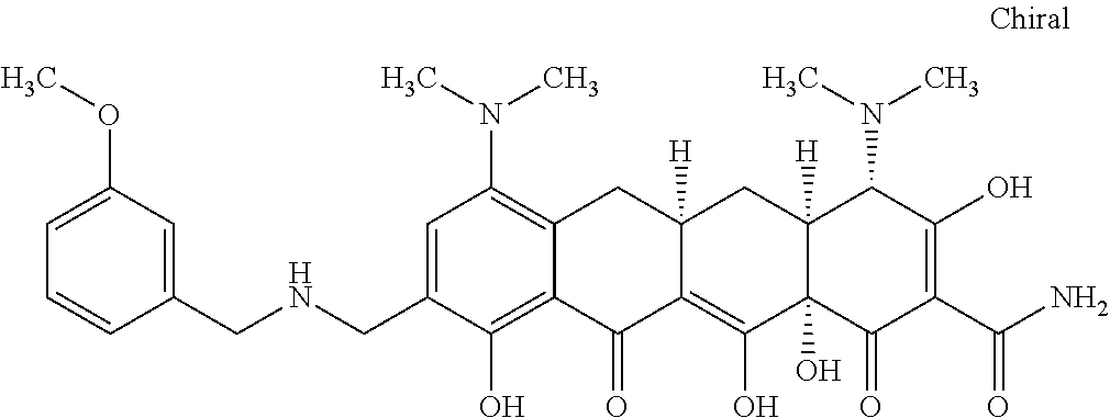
C1=C(CNCC2=CC(OC)=CC=C2)C(O)=C2C(=C1N(C)C)CC1([H])C(=C(O)C3(O)C([H])(C1)C(N(C)C)C(O)=C(C(N)=O)C3=O)C2=O
